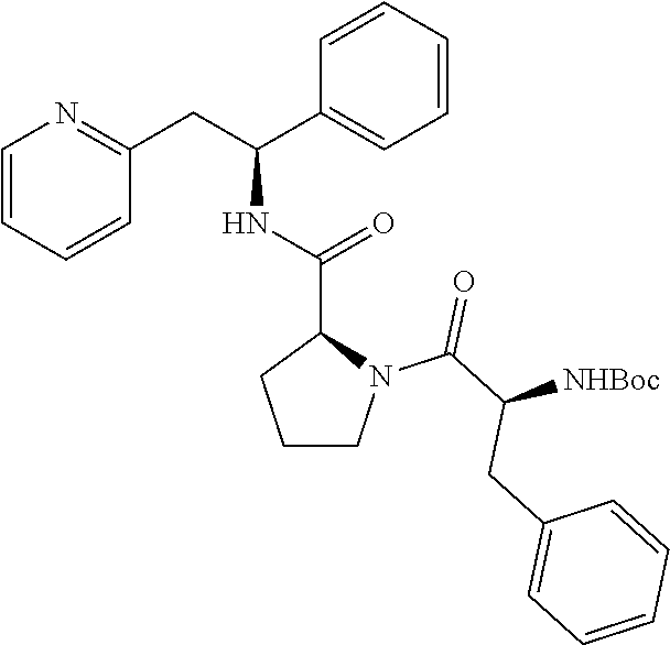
C1=CC=CC(CC(C2=CC=CC=C2)NC(C2CCCN2C(C([NHBoc])CC2=CC=CC=C2)=O)=O)=N1
